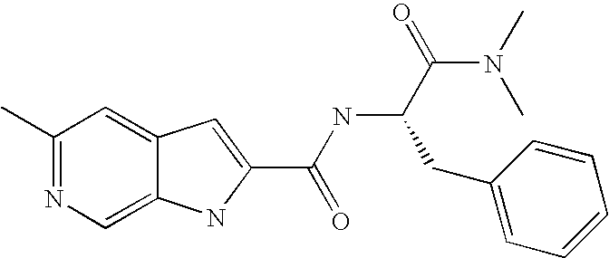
C1(C)=NC=C2C(=C1)C=C(C(NC(C(N(C)C)=O)CC1=CC=CC=C1)=O)N2
